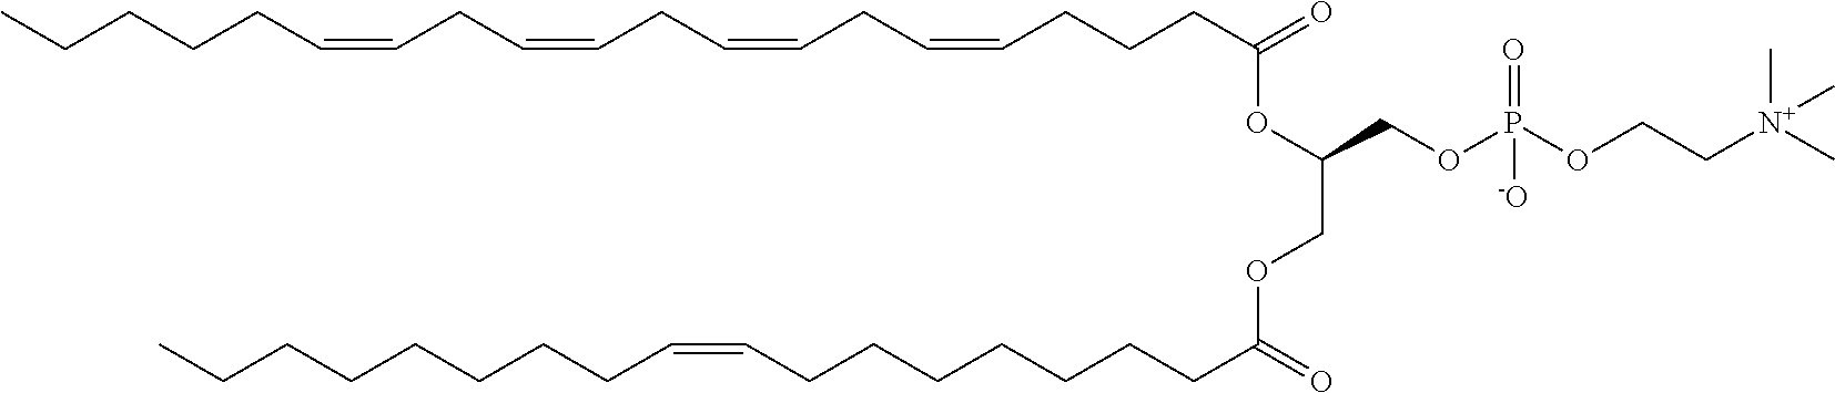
C(CCCC(=O)OC(COC(CCCCCCCC=CCCCCCCCC)=O)COP(OCC[N+](C)(C)C)(=O)[-O])=CCC=CCC=CCC=CCCCCC
